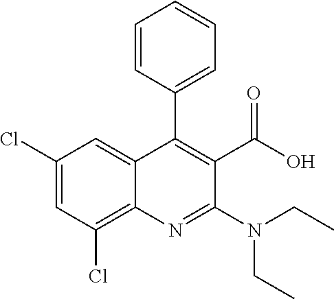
C1(Cl)=CC(Cl)=C2C(=C1)C(C1=CC=CC=C1)=C(C(=O)O)C(N(CC)CC)=N2
